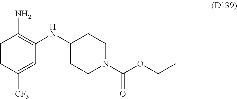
C1=CC([CF3])=CC(NC2CCN(C(OCC)=O)CC2)=C1N
